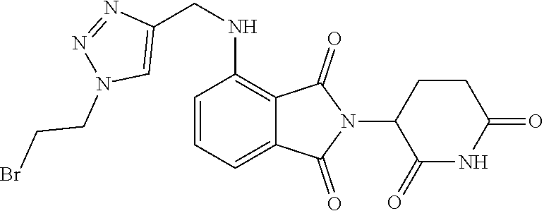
C1=CC=C2C(=C1NCC1=CN(CCBr)N=N1)C(=O)N(C1C(=O)NC(=O)CC1)C2=O
